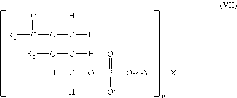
[R1]C(OC([H])([H])C([H])(O[R2])C([H])([H])OP([O-Z-Y][X])(=O)[O-])=O
